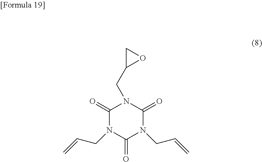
C1(=O)N(CC=C)C(=O)N(CC=C)C(=O)N1CC1OC1
